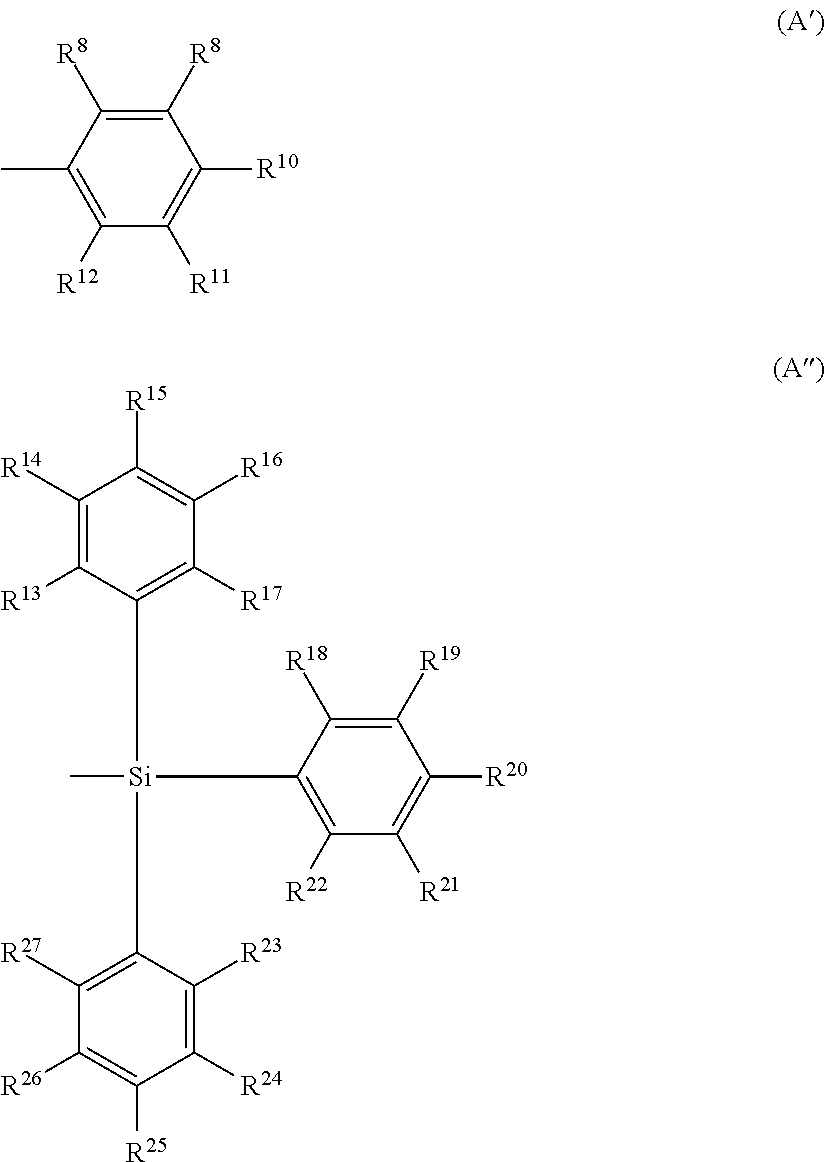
C1([R8])=C([R8])C(C)=C([R12])C([R11])=C1[R10].C[Si](C1=C([R17])C([R16])=C([R15])C([R14])=C1[R13])(C1=C([R27])C([R26])=C([R25])C([R24])=C1[R23])C1=C([R22])C([R21])=C([R20])C([R19])=C1[R18]
